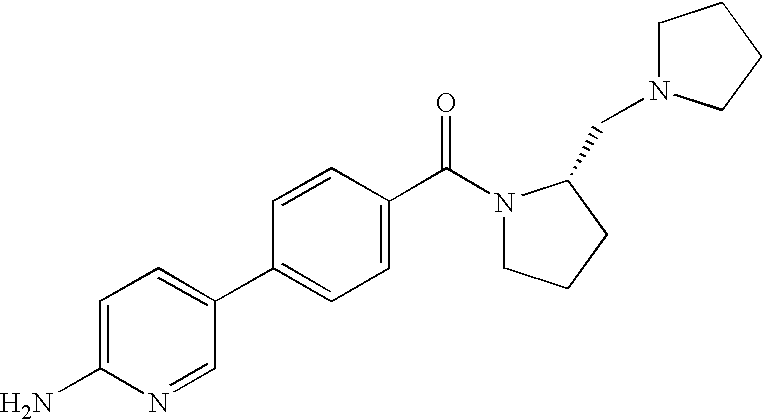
C1=C(N)N=CC(C2=CC=C(C(N3CCCC3CN3CCCC3)=O)C=C2)=C1
